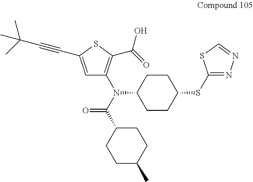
CC(C#CC1=CC(N(C(C2CCC(C)CC2)=O)C2CCC(SC3=NN=CS3)CC2)=C(C(=O)O)S1)(C)C
